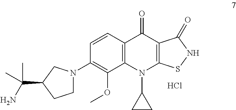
Cl.C1=CC2=C(C(OC)=C1N1CCC(C(N)(C)C)C1)N(C1CC1)C1=C(C2=O)C(=O)NS1
